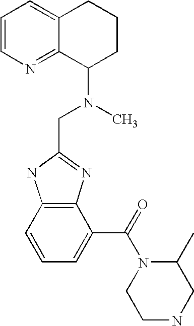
C1=CN=C2C(=C1)CCCC2N(C)CC1=NC2=C(N1)C=CC=C2C(N1CCNCC1C)=O
